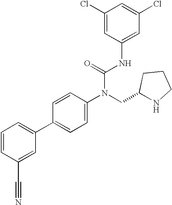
C1=CC(C#N)=CC(C2=CC=C(N(C(NC3=CC(Cl)=CC(Cl)=C3)=O)CC3NCCC3)C=C2)=C1
